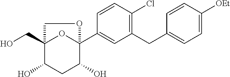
C1=CC(Cl)=C(CC2=CC=C([OEt])C=C2)C=C1C12OC(CO)(C(O)CC1O)CO2
